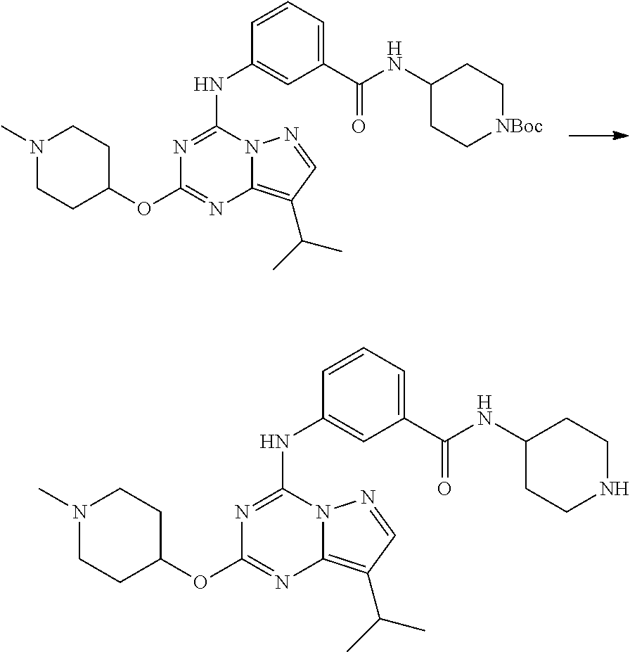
N1=C(NC2=CC(C(NC3CC[NBoc]CC3)=O)=CC=C2)N2C(=C(C(C)C)C=N2)N=C1OC1CCN(C)CC1.N1=C(NC2=CC(C(NC3CCNCC3)=O)=CC=C2)N2C(=C(C(C)C)C=N2)N=C1OC1CCN(C)CC1
